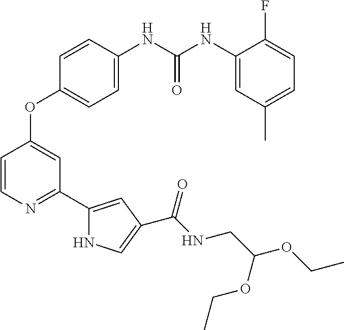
C1=C(NC(NC2=CC(C)=CC=C2F)=O)C=CC(OC2=CC(C3=CC(C(NCC(OCC)OCC)=O)=CN3)=NC=C2)=C1
